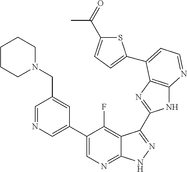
C1=NC=C(C2=CN=C3C(=C2F)C(C2=NC4=C(N2)N=CC=C4C2=CC=C(C(=O)C)S2)=NN3)C=C1CN1CCCCC1
